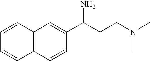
C12=C(C=CC(C(CCN(C)C)N)=C1)C=CC=C2
